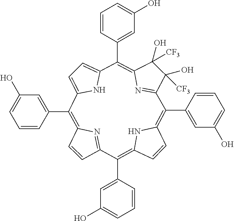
C1(C2=C3C=CC(=C(C4=CC(O)=CC=C4)C4=NC(=C(C5=CC(O)=CC=C5)C5=CC=C(N5)C(C5=CC(O)=CC=C5)=C5C=CC2=N5)C([CF3])(O)C4([CF3])O)N3)=CC(O)=CC=C1
